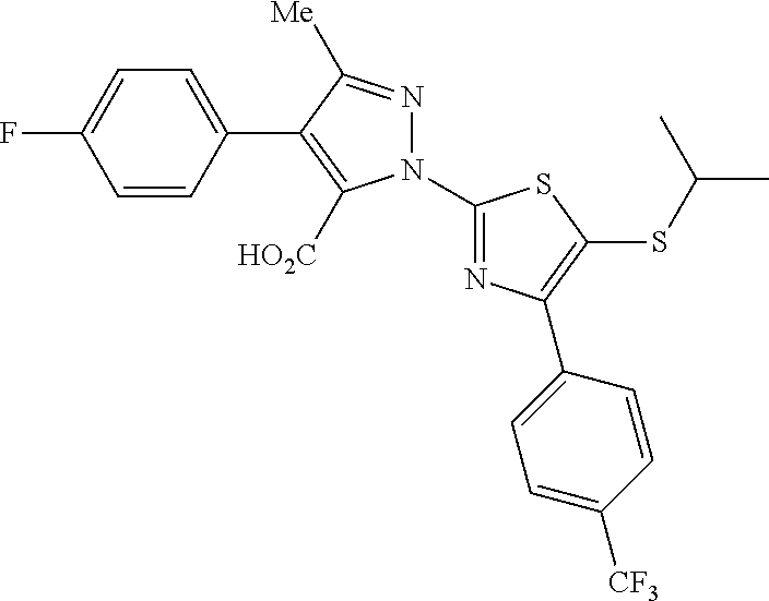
C1=CC(C2=C([HO2C])N(C3=NC(C4=CC=C([CF3])C=C4)=C(SC(C)C)S3)N=C2[Me])=CC=C1F
